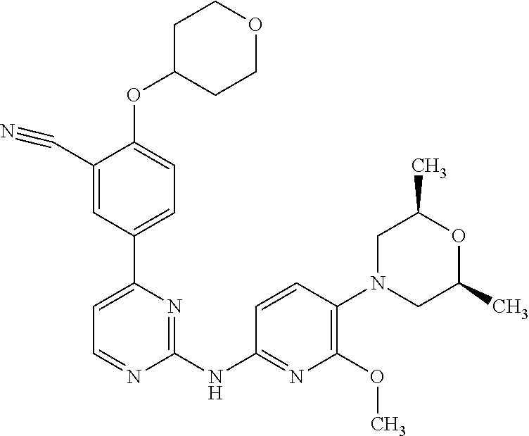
O(C1=CC=C(C2=CC=NC(NC3=NC(OC)=C(N4CC(C)OC(C)C4)C=C3)=N2)C=C1C#N)C1CCOCC1
